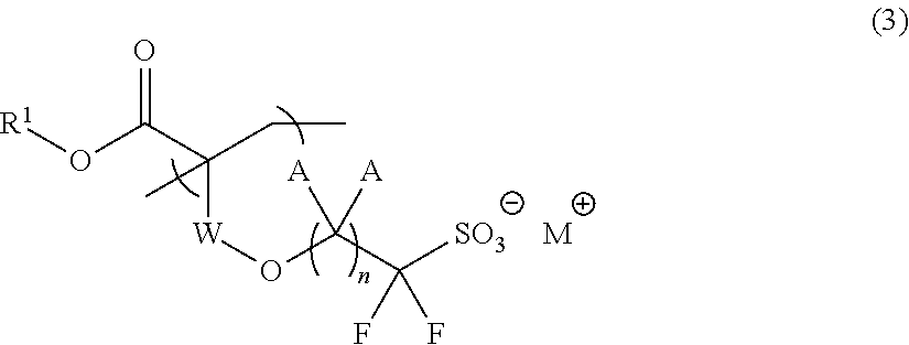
[R1]OC(C(CC)([W]OC(C([SO3])(F)F)([A])[A])C)=O.[M]
